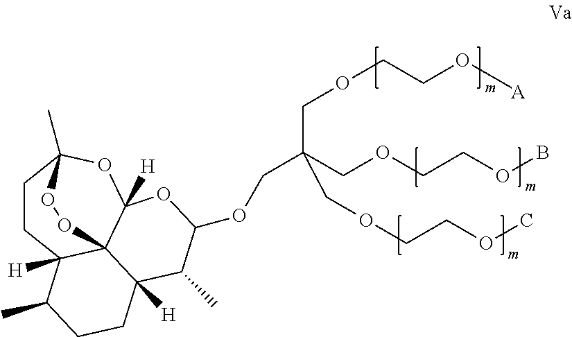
C(COCCOB)(COCCO[A])(COCCOC)COC1C(C)C2([H])C34C([H])(CCC(C)(OC3([H])O1)OO4)C(C)CC2
